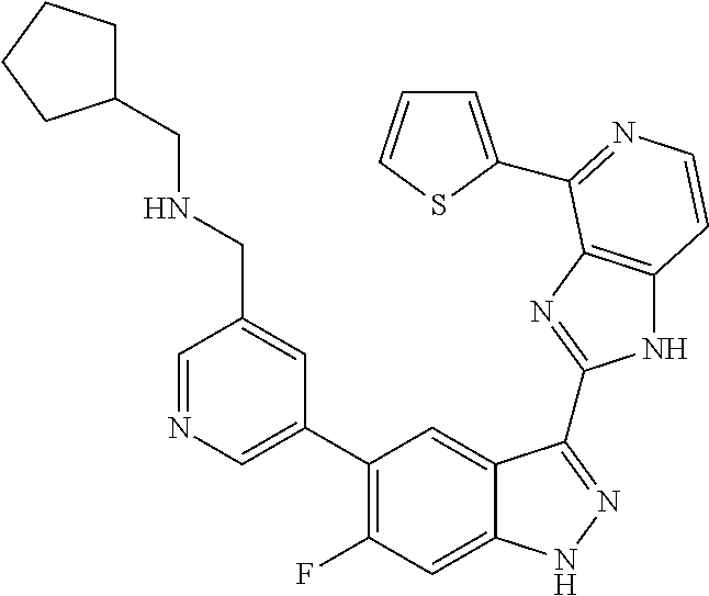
C1=C(C2=C(F)C=C3C(=C2)C(C2=NC4=C(N2)C=CN=C4C2=CC=CS2)=NN3)C=C(CNCC2CCCC2)C=N1
